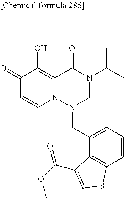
C1(=O)C=CN2C(=C1O)C(=O)N(C(C)C)CN2CC1=CC=CC2=C1C(C(=O)OC)=CS2
